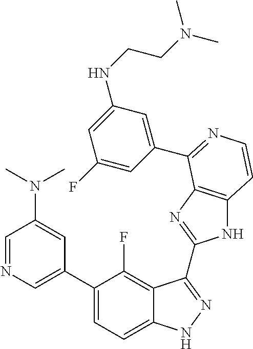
C1=C(C2=CC=C3C(=C2F)C(C2=NC4=C(N2)C=CN=C4C2=CC(NCCN(C)C)=CC(F)=C2)=NN3)C=C(N(C)C)C=N1
